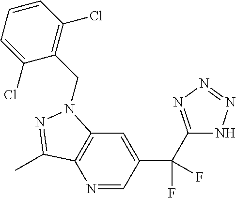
N1=CC(C(C2=NN=NN2)(F)F)=CC2=C1C(C)=NN2CC1=C(Cl)C=CC=C1Cl
